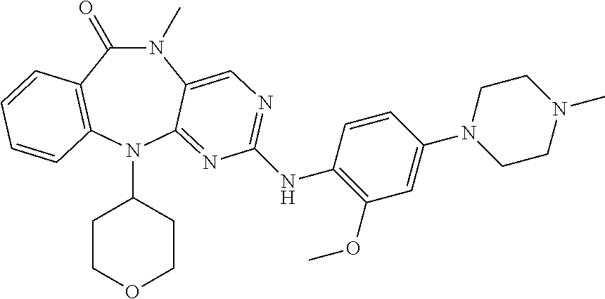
N1(C)C(=O)C2=C(N(C3CCOCC3)C3=NC(NC4=C(OC)C=C(N5CCN(C)CC5)C=C4)=NC=C13)C=CC=C2
